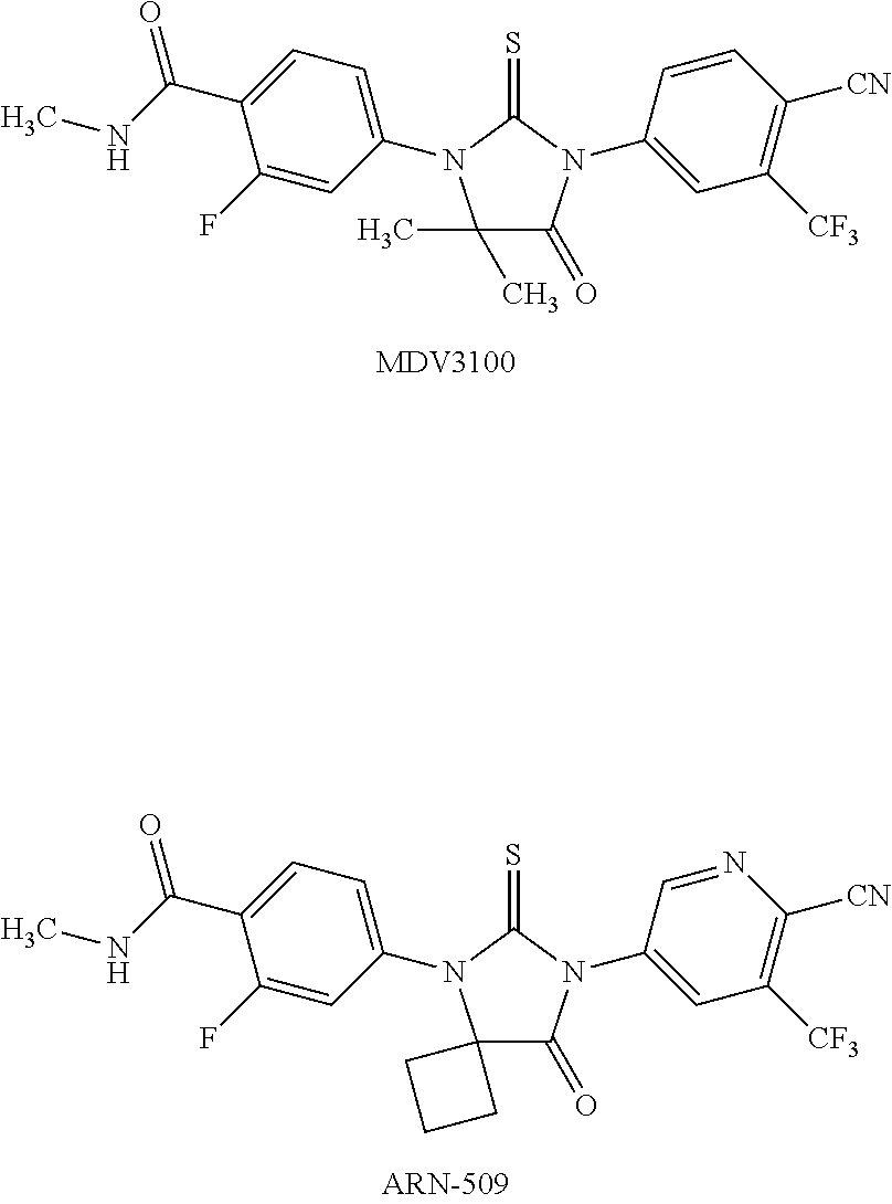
C1(C)(C)C(=O)N(C2=CC([CF3])=C([CN])C=C2)C(=S)N1C1=CC=C(C(NC)=O)C(F)=C1.C12(C(=O)N(C3=CC([CF3])=C([CN])N=C3)C(=S)N1C1=CC=C(C(NC)=O)C(F)=C1)CCC2
